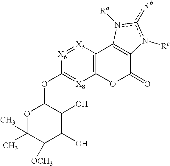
O1C(C)(C)C([OCH3])C(O)C(O)C1OC1=[X8]C2=C([X5]=[X6]1)C1=C(C(=O)O2)n([Rc])c([Rb])n1[Ra]
